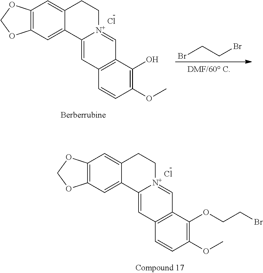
C12=C(C=C3C(=C1)CC[N+]1=CC4=C(C=C31)C=CC(OC)=C4O)OCO2.Cl.BrCCBr.C12=C(C=C3C(=C1)CC[N+]1=CC4=C(C=C31)C=CC(OC)=C4OCCBr)OCO2.Cl
